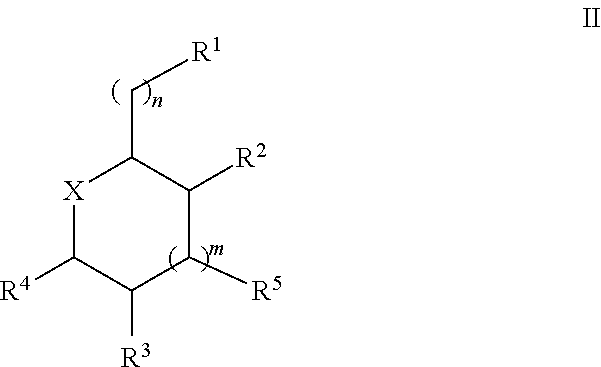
C1(C[R1])[X]C([R4])C([R3])C([R5])C1[R2]
